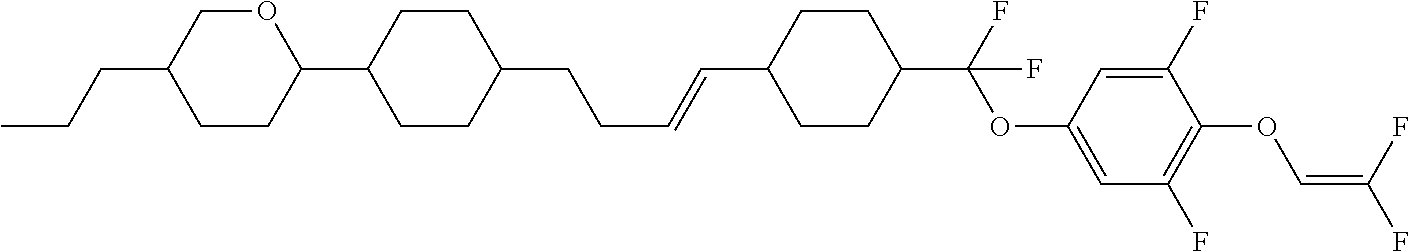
C1CC(C2CCC(CCC=CC3CCC(C(F)(OC4=CC(F)=C(OC=C(F)F)C(F)=C4)F)CC3)CC2)OCC1CCC
